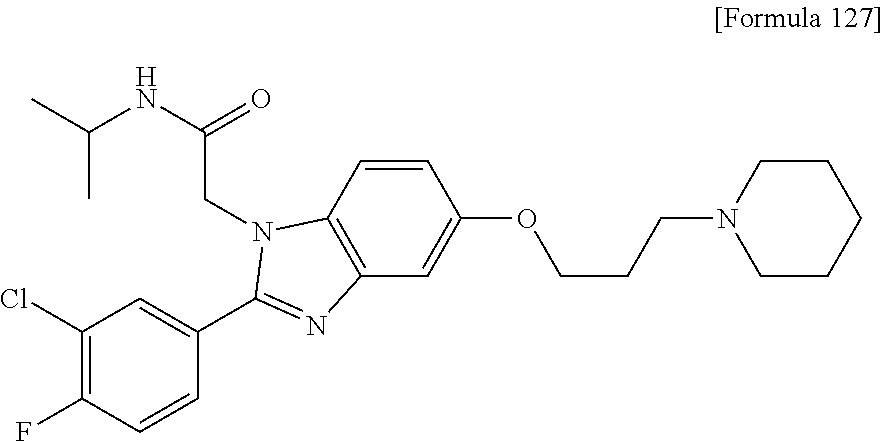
C1(Cl)=C(F)C=CC(C2=NC3=C(C=CC(OCCCN4CCCCC4)=C3)N2CC(NC(C)C)=O)=C1
